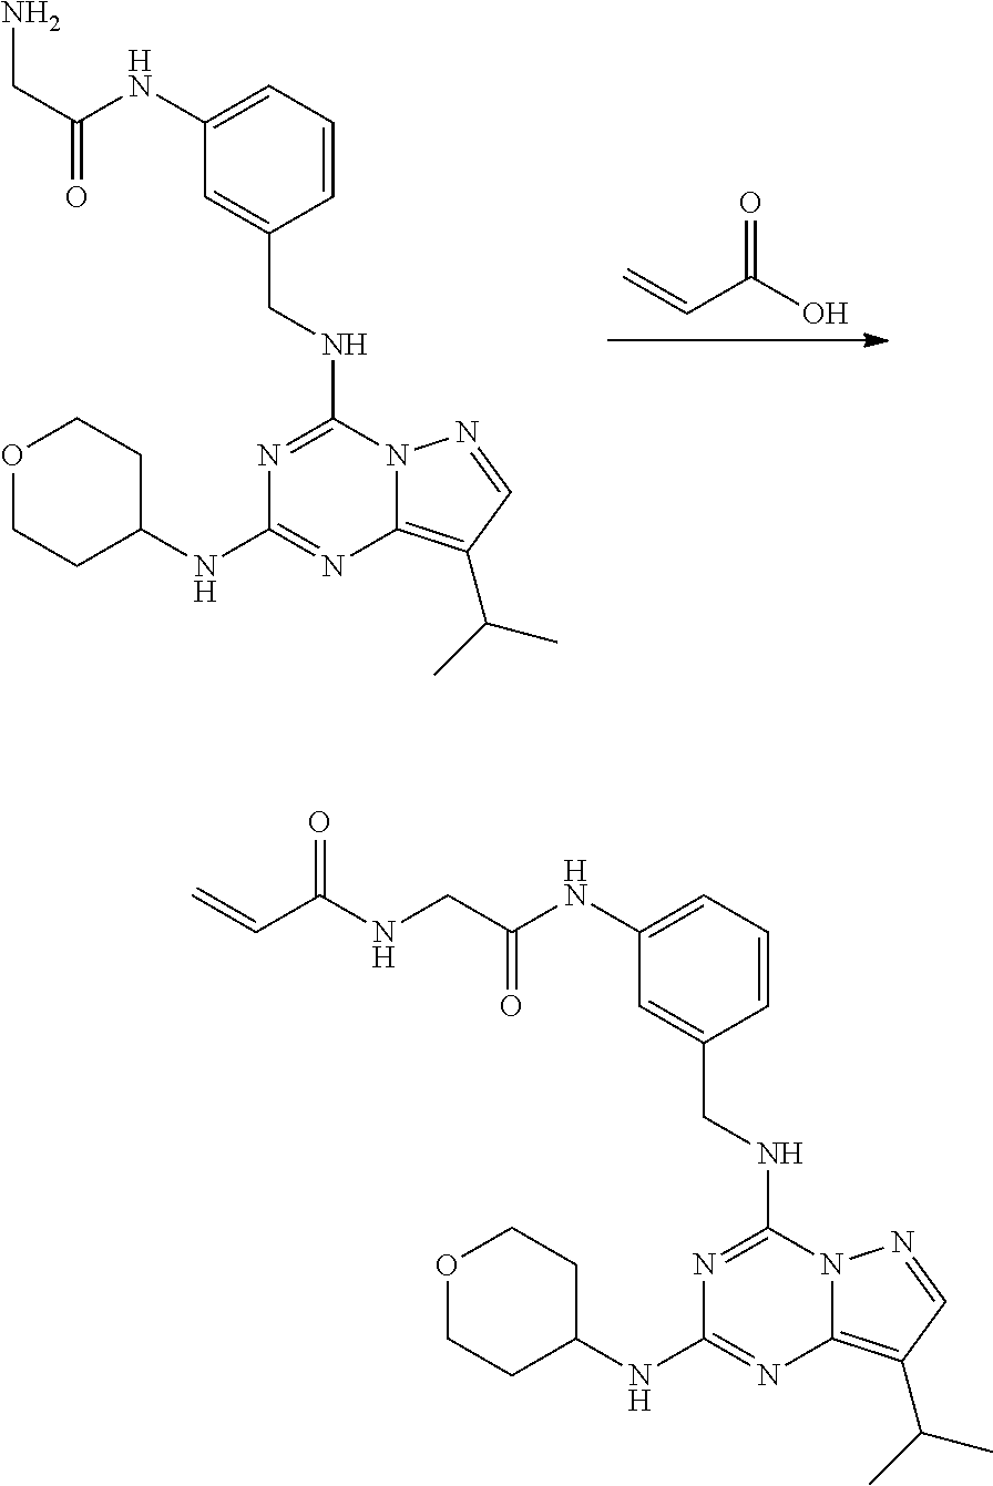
C=CC(O)=O.N1=C(NCC2=CC(NC(CN)=O)=CC=C2)N2C(=C(C(C)C)C=N2)N=C1NC1CCOCC1.N1=C(NCC2=CC(NC(CNC(C=C)=O)=O)=CC=C2)N2C(=C(C(C)C)C=N2)N=C1NC1CCOCC1
